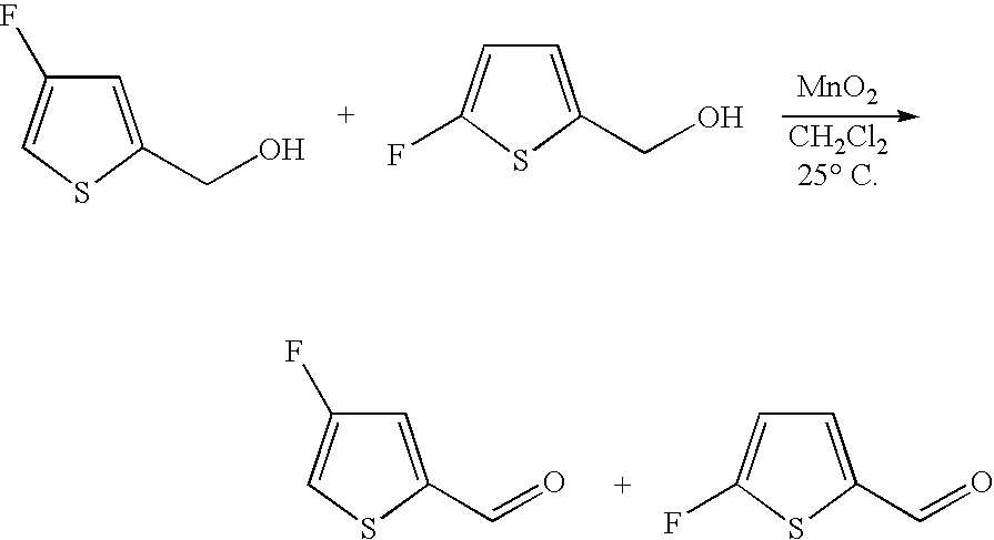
C1=C(C=O)SC=C1F.C1=C(C=O)SC(F)=C1.C1=C(CO)SC=C1F.C1=C(CO)SC(F)=C1.[MnO2]
